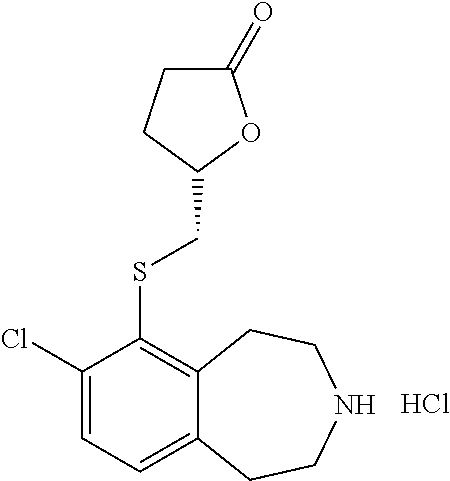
C1(=O)CCC(CSC2=C3C(=CC=C2Cl)CCNCC3)O1.Cl
